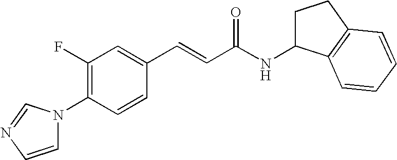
C1(F)=C(N2C=CN=C2)C=CC(C=CC(NC2CCC3=C2C=CC=C3)=O)=C1
